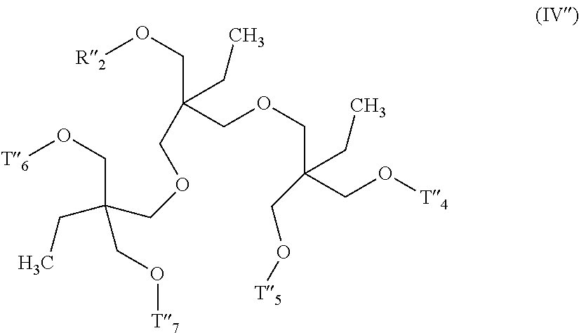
[R2]OCC(COCC(CC)(CO[T5])CO[T4])(COCC(CC)(CO[T7])CO[T6])CC
